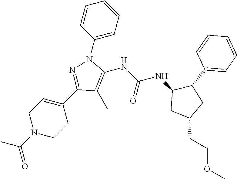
C1(C)=C(NC(=O)NC2CC(CCOC)CC2C2=CC=CC=C2)N(C2=CC=CC=C2)N=C1C1=CCN(C(C)=O)CC1
